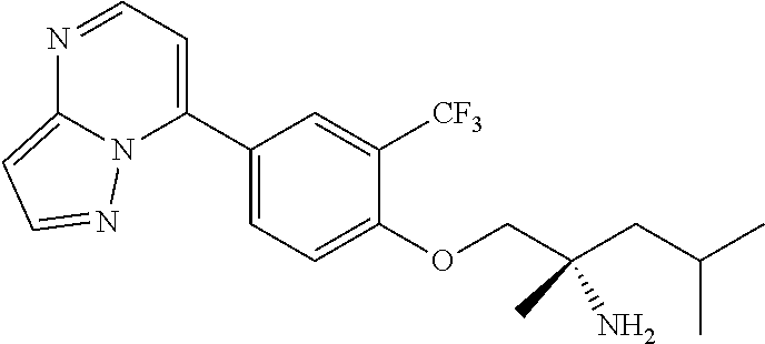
CC(CC(COC1=CC=C(C2=CC=NC3=CC=NN23)C=C1[CF3])(N)C)C
